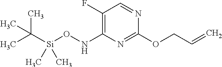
C1(F)=C(NO[Si](C(C)(C)C)(C)C)N=C(OCC=C)N=C1
